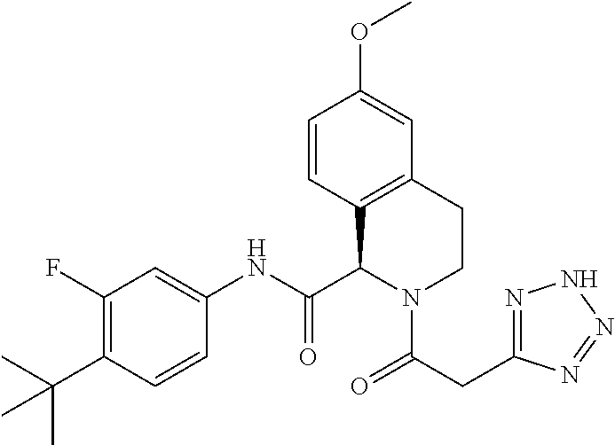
C1(F)=C(C(C)(C)C)C=CC(NC(C2C3=C(CCN2C(=O)CC2=NNN=N2)C=C(OC)C=C3)=O)=C1
